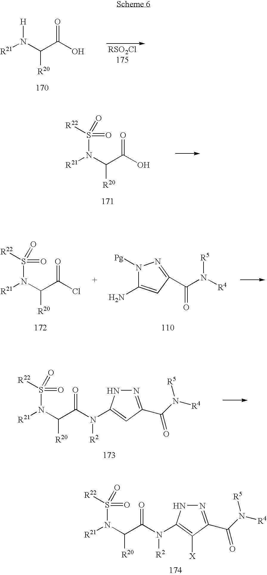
[R21]N(C(C(O)=O)[R20])[H].[R21]N(C(C(O)=O)[R20])S(=O)(=O)[R22].[R21]N(C(C(Cl)=O)[R20])S(=O)(=O)[R22].N1([Pg])C(N)=CC(C(N([R4])[R5])=O)=N1.[R21]N(C(C(N([R2])C1=CC(C(N([R4])[R5])=O)=NN1)=O)[R20])S(=O)(=O)[R22].[R21]N(C(C(N([R2])C1=C([X])C(C(N([R4])[R5])=O)=NN1)=O)[R20])S(=O)(=O)[R22]
